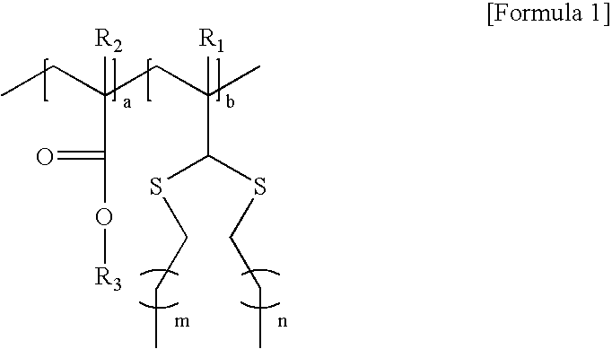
CCC(CC(C)(C(SCCC)SCCC)[R1])([R2])C(=O)O[R3]
